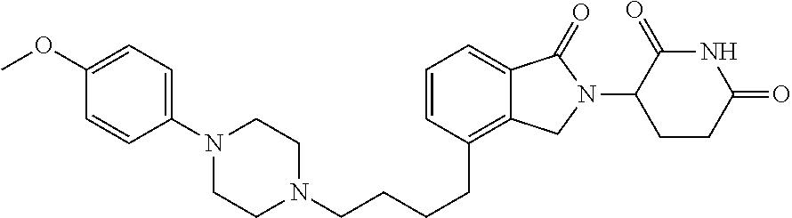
C1=CC(CCCCN2CCN(C3=CC=C(OC)C=C3)CC2)=C2C(=C1)C(=O)N(C1C(=O)NC(=O)CC1)C2
